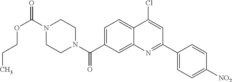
N1(C(OCCC)=O)CCN(C(=O)C2=CC=C3C(=C2)N=C(C2=CC=C([NO2])C=C2)C=C3Cl)CC1
